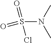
S(N(C)C)(=O)(Cl)=O
